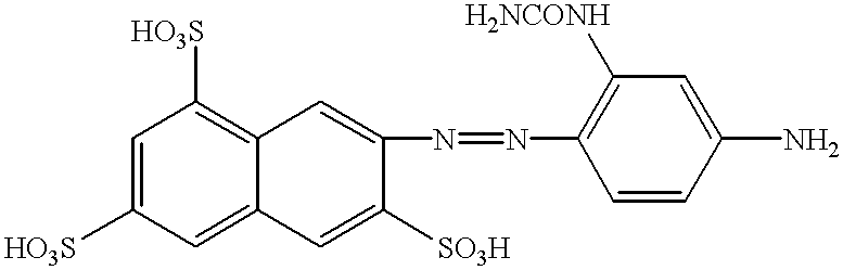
C1=C([HO3S])C=C2C(=C1[HO3S])C=C(N=NC1=C([H2NCONH])C=C(N)C=C1)C([SO3H])=C2
